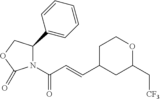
N1(C(C=CC2CC(C[CF3])OCC2)=O)C(C2=CC=CC=C2)COC1=O
